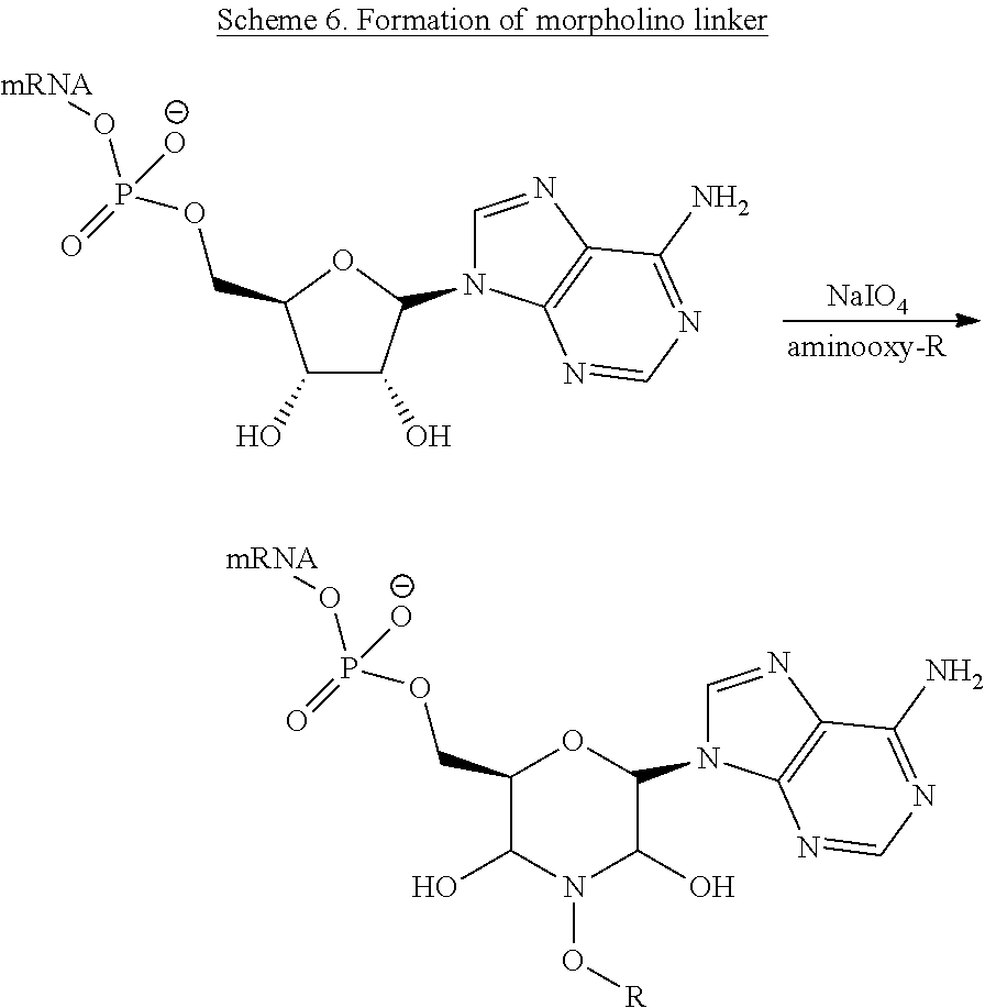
[NaIO4].C1(O)C(O)C(N2C=NC3=C2N=CN=C3N)OC1COP(=O)([O-])O[mRNA].C1(COP(=O)([O-])O[mRNA])C(O)N(O[R])C(O)C(N2C=NC3=C2N=CN=C3N)O1
